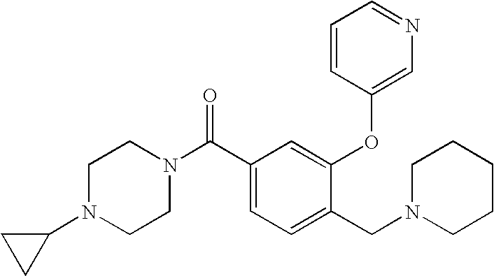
C1(C(N2CCN(C3CC3)CC2)=O)=CC=C(CN2CCCCC2)C(OC2=CN=CC=C2)=C1
